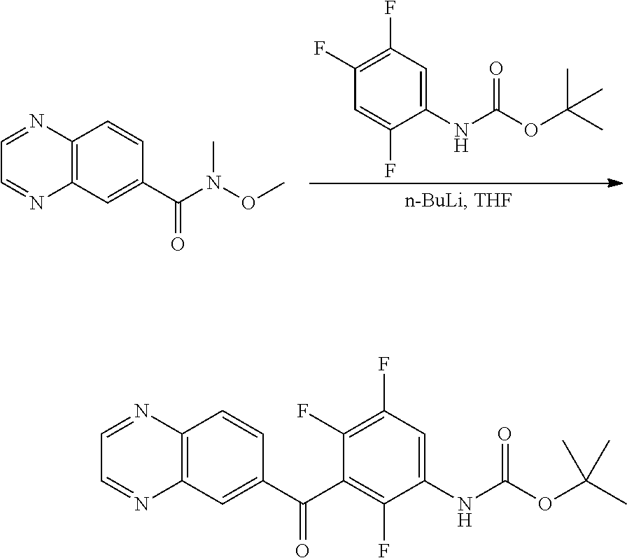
C1(F)=C(F)C=C(NC(OC(C)(C)C)=O)C(F)=C1.CN(C(C1=CC2=C(C=C1)N=CC=N2)=O)OC.C1(F)=C(F)C=C(NC(OC(C)(C)C)=O)C(F)=C1C(C1=CC2=C(C=C1)N=CC=N2)=O
